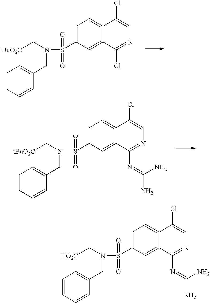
C([tBuO2C])N(S(C1=CC=C2C(=C1)C(Cl)=NC=C2Cl)(=O)=O)CC1=CC=CC=C1.C([tBuO2C])N(S(C1=CC=C2C(=C1)C(N=C(N)N)=NC=C2Cl)(=O)=O)CC1=CC=CC=C1.C([HO2C])N(S(C1=CC=C2C(=C1)C(N=C(N)N)=NC=C2Cl)(=O)=O)CC1=CC=CC=C1
